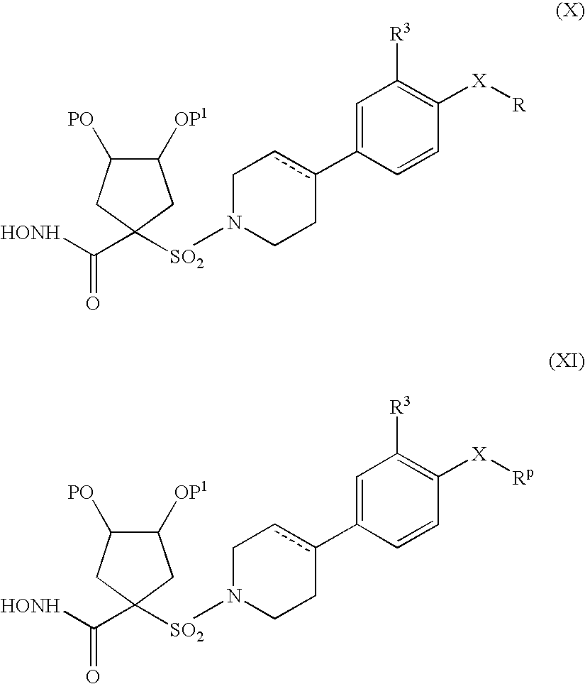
[HONH]C(=O)C1([SO2]N2CCc(C3=CC([R3])=C([X][R])C=C3)cC2)CC([PO])C([OP1])C1.[HONH]C(=O)C1([SO2]N2CCc(C3=CC([R3])=C([X][Rp])C=C3)cC2)CC([PO])C([OP1])C1
